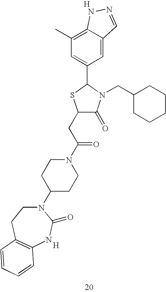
[H].C1(CC(N2CCC(N3CCC4=C(NC3=O)C=CC=C4)CC2)=O)C(=O)N(CC2CCCCC2)C(C2=CC(C)=C3C(=C2)C=NN3)S1.[H]
